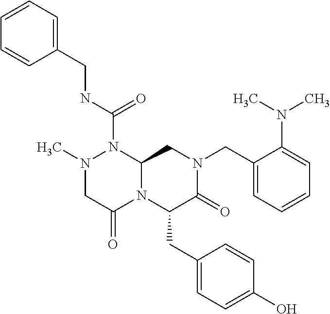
N(C(=O)N1N(C)CC(=O)N2C1CN(CC1=CC=CC=C1N(C)C)C(=O)C2CC1=CC=C(O)C=C1)CC1=CC=CC=C1
